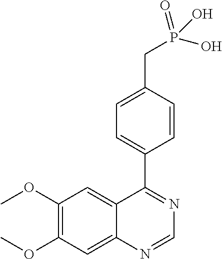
C1(OC)=C(OC)C=C2C(=C1)C(C1=CC=C(CP(=O)(O)O)C=C1)=NC=N2
